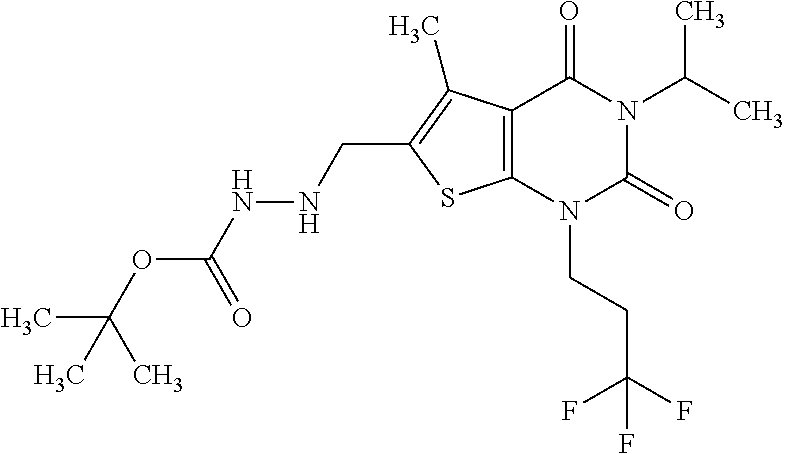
C12=C(N(CCC(F)(F)F)C(=O)N(C(C)C)C1=O)SC(CNNC(=O)OC(C)(C)C)=C2C
